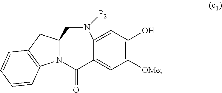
C1(O)=C([OMe])C=C2C(=C1)N([P2])CC1CC3=C(C=CC=C3)N1C2=O
